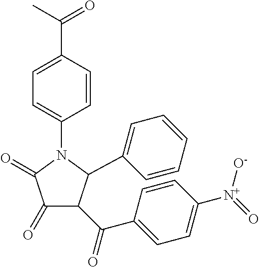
C1(=O)C(=O)C(C(=O)C2=CC=C([N+](=O)[O-])C=C2)C(C2=CC=CC=C2)N1C1=CC=C(C(C)=O)C=C1
